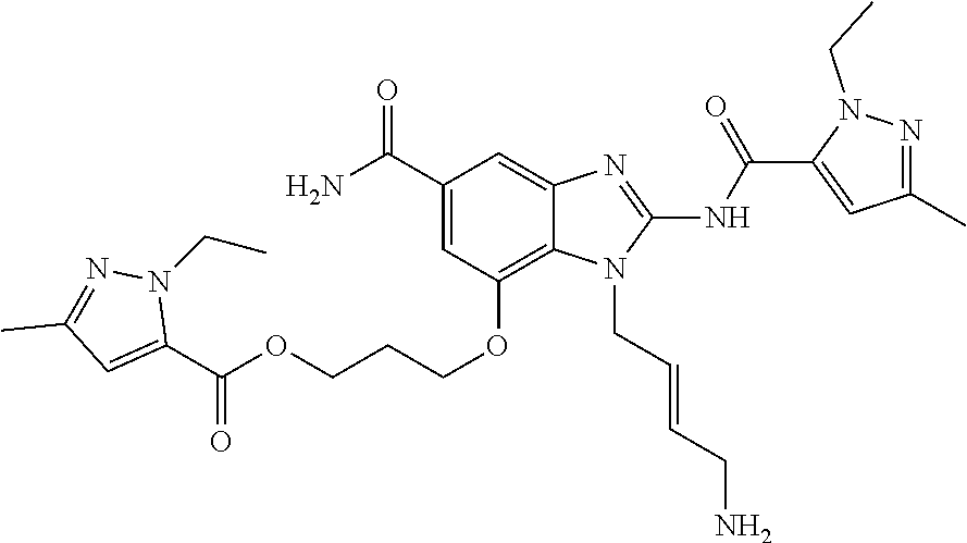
O(CCCOC1=C2C(=CC(C(N)=O)=C1)N=C(NC(C1=CC(C)=NN1CC)=O)N2CC=CCN)C(C1=CC(C)=NN1CC)=O
